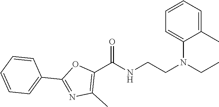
C1(C)=CC=CC=C1N(CC)CCNC(C1=C(C)N=C(C2=CC=CC=C2)O1)=O
